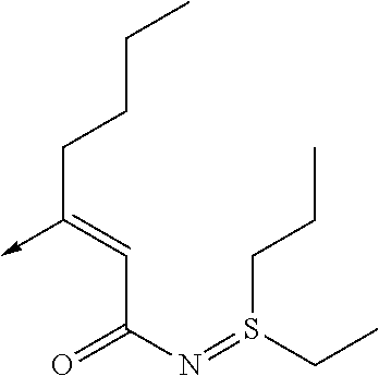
C(C(N=S(CC)CCC)=O)=C(->C)CCCC
